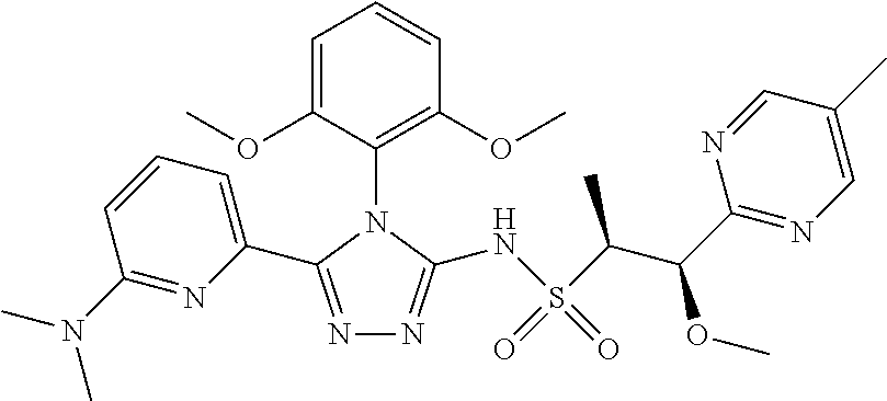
N1=C(C2=CC=CC(N(C)C)=N2)N(C2=C(OC)C=CC=C2OC)C(NS(=O)(C(C(C2=NC=C(C)C=N2)OC)C)=O)=N1
